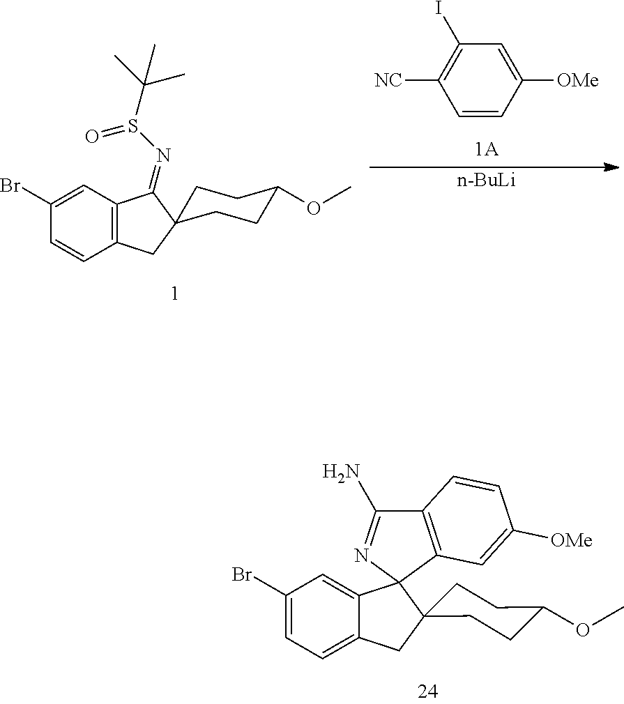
C12=CC=C(Br)C=C1C1(C3(C2)CCC(OC)CC3)N=C(N)C2=C1C=C([OMe])C=C2.C1=CC([OMe])=CC(I)=C1[NC].[n-BuLi].C12=C(C=C(Br)C=C1)C(=NS(C(C)(C)C)=O)C1(C2)CCC(OC)CC1
